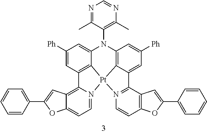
C1([Ph])=CC2=C3C(=C1)N(C1=C(C)N=CN=C1C)C1=C4C(=CC([Ph])=C1)C1=N(C=CC5=C1C=C(C1=CC=CC=C1)O5)[Pt]34N1=CC=C3C(=C21)C=C(C1=CC=CC=C1)O3
